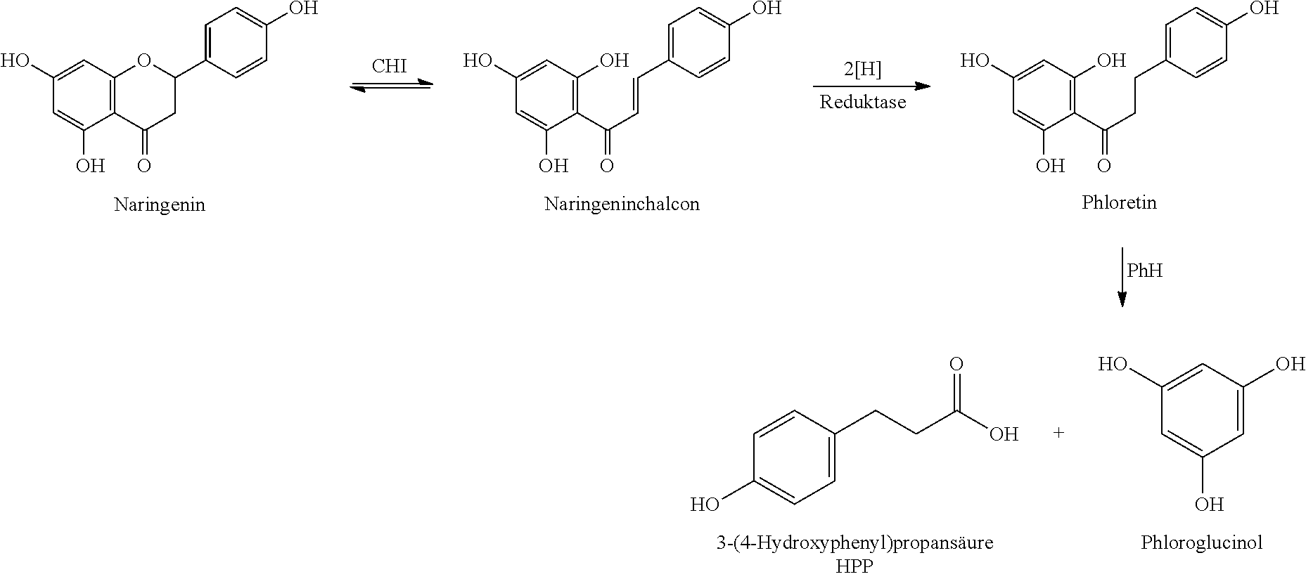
[PhH].[CHI].C12=C(C=C(O)C=C1O)OC(C1=CC=C(O)C=C1)CC2=O.C1(C(C=CC2=CC=C(O)C=C2)=O)=C(O)C=C(O)C=C1O.C1(C(CCC2=CC=C(O)C=C2)=O)=C(O)C=C(O)C=C1O.C1=C(O)C=C(O)C=C1O.C1=C(CCC(O)=O)C=CC(O)=C1
